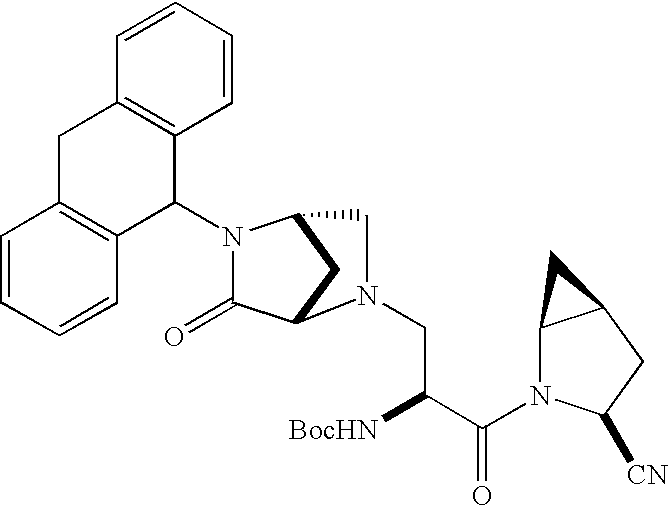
C1(N2C(=O)C3CC2CN3CC([BocHN])C(=O)N2C3C(CC2[CN])C3)C2=C(C=CC=C2)CC2=C1C=CC=C2
